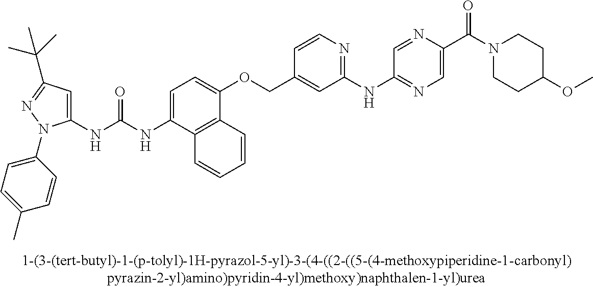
C1(NC(NC2=CC=C(OCC3=CC(NC4=NC=C(C(N5CCC(OC)CC5)=O)N=C4)=NC=C3)C3=C2C=CC=C3)=O)=CC(C(C)(C)C)=NN1C1=CC=C(C)C=C1
